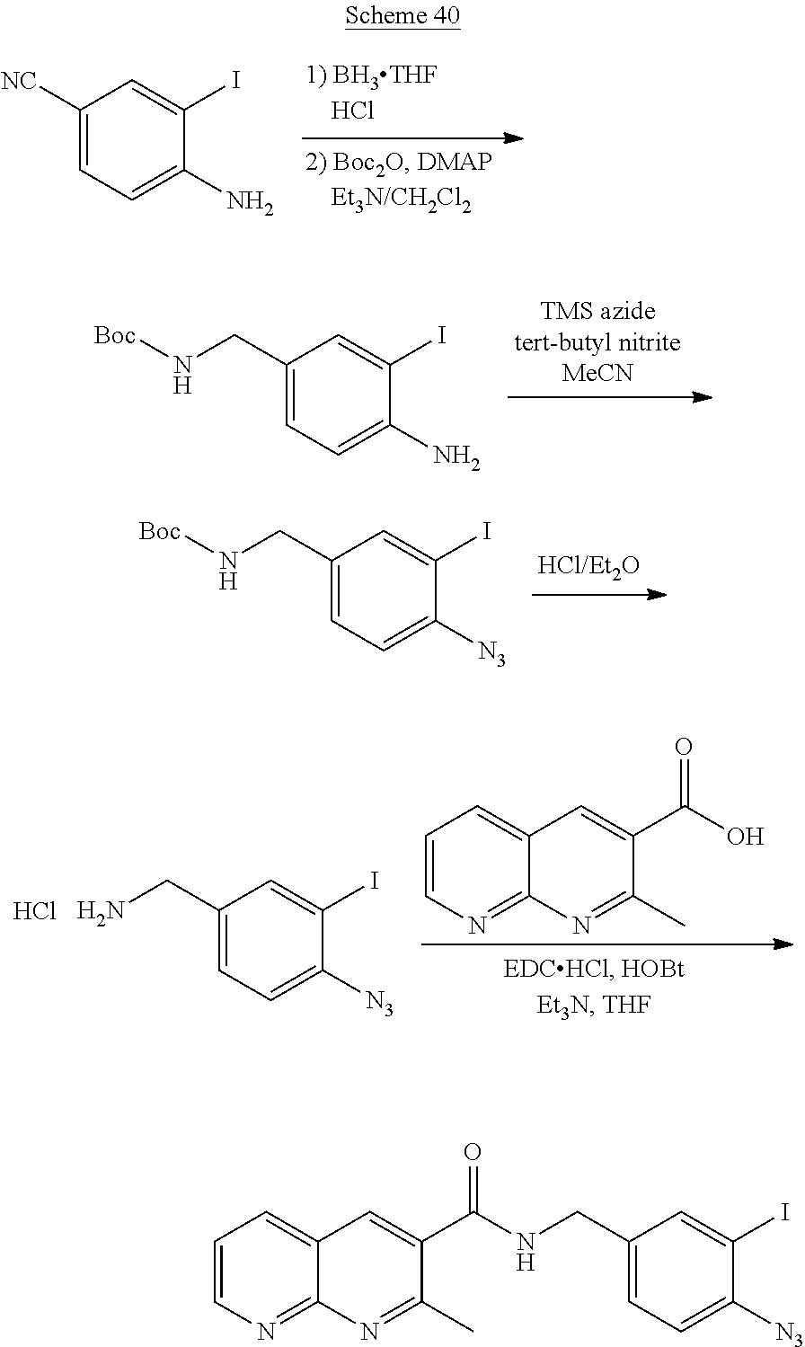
C1([NC])=CC=C(N)C(I)=C1.C1(CN[Boc])=CC=C(N)C(I)=C1.C1(CN[Boc])=CC=C([N3])C(I)=C1.C1=CN=C2C(=C1)C=C(C(O)=O)C(C)=N2.C1(CN)=CC=C([N3])C(I)=C1.Cl.C1=CN=C2C(=C1)C=C(C(NCC1=CC=C([N3])C(I)=C1)=O)C(C)=N2
